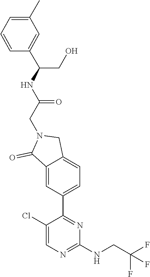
C1(NCC(F)(F)F)=NC=C(Cl)C(C2=CC=C3C(=C2)C(=O)N(CC(=O)NC(C2=CC(C)=CC=C2)CO)C3)=N1
